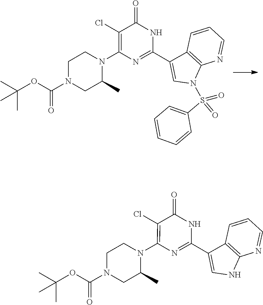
O=S(C1=CC=CC=C1)(=O)N1C2=C(C=CC=N2)C(C2=NC(N3CCN(C(OC(C)(C)C)=O)CC3C)=C(Cl)C(=O)N2)=C1.N1C2=C(C=CC=N2)C(C2=NC(N3CCN(C(OC(C)(C)C)=O)CC3C)=C(Cl)C(=O)N2)=C1
